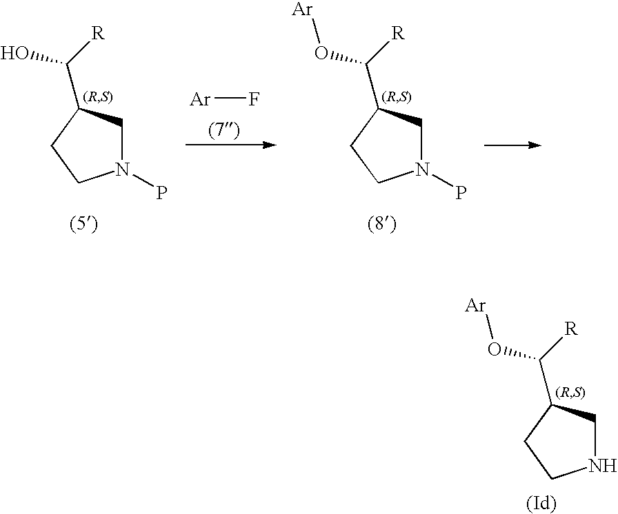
N1(P)CC(C(O)[R])CC1.N1(P)CC(C(O[Ar])[R])CC1.[Ar]F.N1CC(C(O[Ar])[R])CC1
